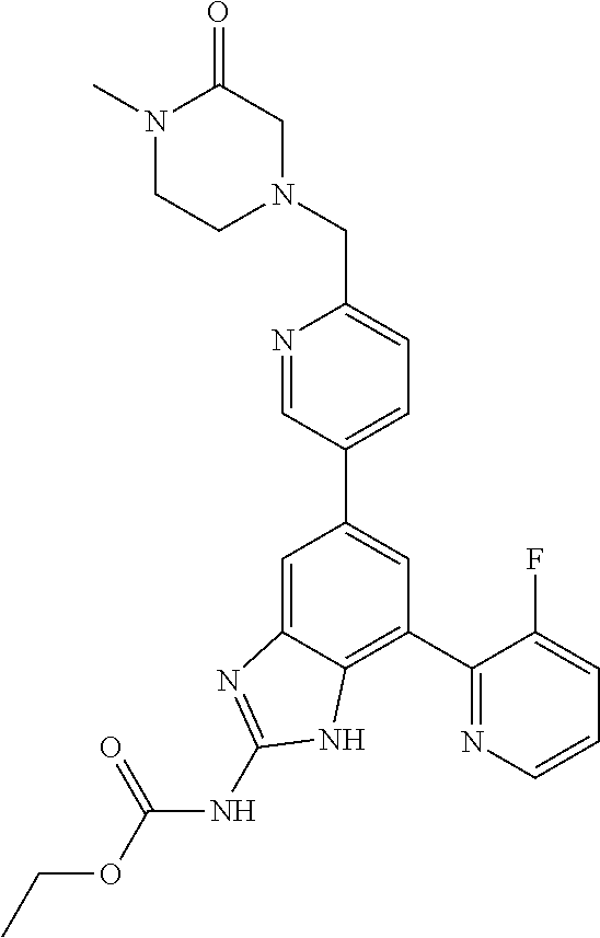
C1(C2=NC=CC=C2F)=C2C(=CC(C3=CC=C(CN4CCN(C)C(=O)C4)N=C3)=C1)N=C(NC(OCC)=O)N2
